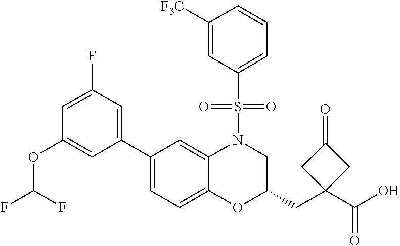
C1(C2=CC(F)=CC(OC(F)F)=C2)=CC=C2C(=C1)N(S(C1=CC=CC([F3C])=C1)(=O)=O)CC(CC1(C(O)=O)CC(=O)C1)O2
